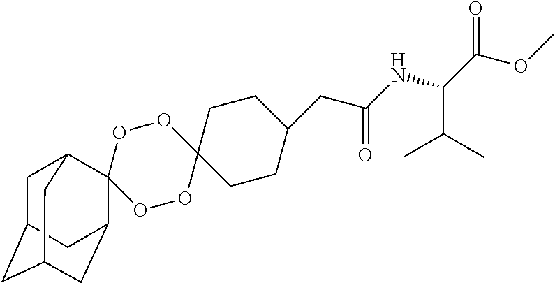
C1C2CC3CC(C2)C2(C1C3)OOC1(OO2)CCC(CC(NC(C(OC)=O)C(C)C)=O)CC1
